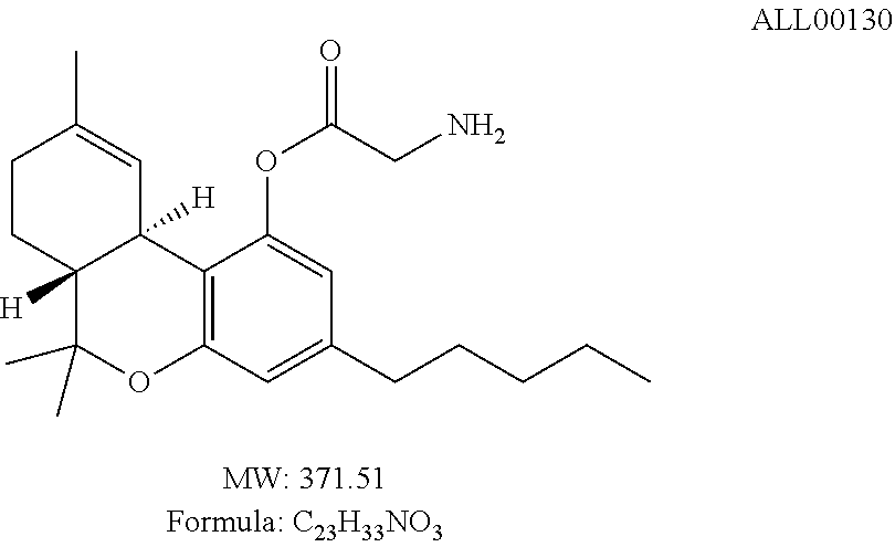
C1CC2([H])C([H])(C=C1C)C1=C(OC2(C)C)C=C(CCCCC)C=C1OC(CN)=O
